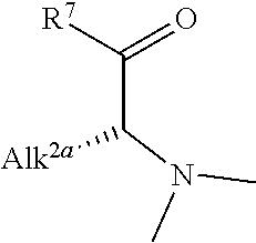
CN(C)C(C([R7])=O)[Alk2a]
